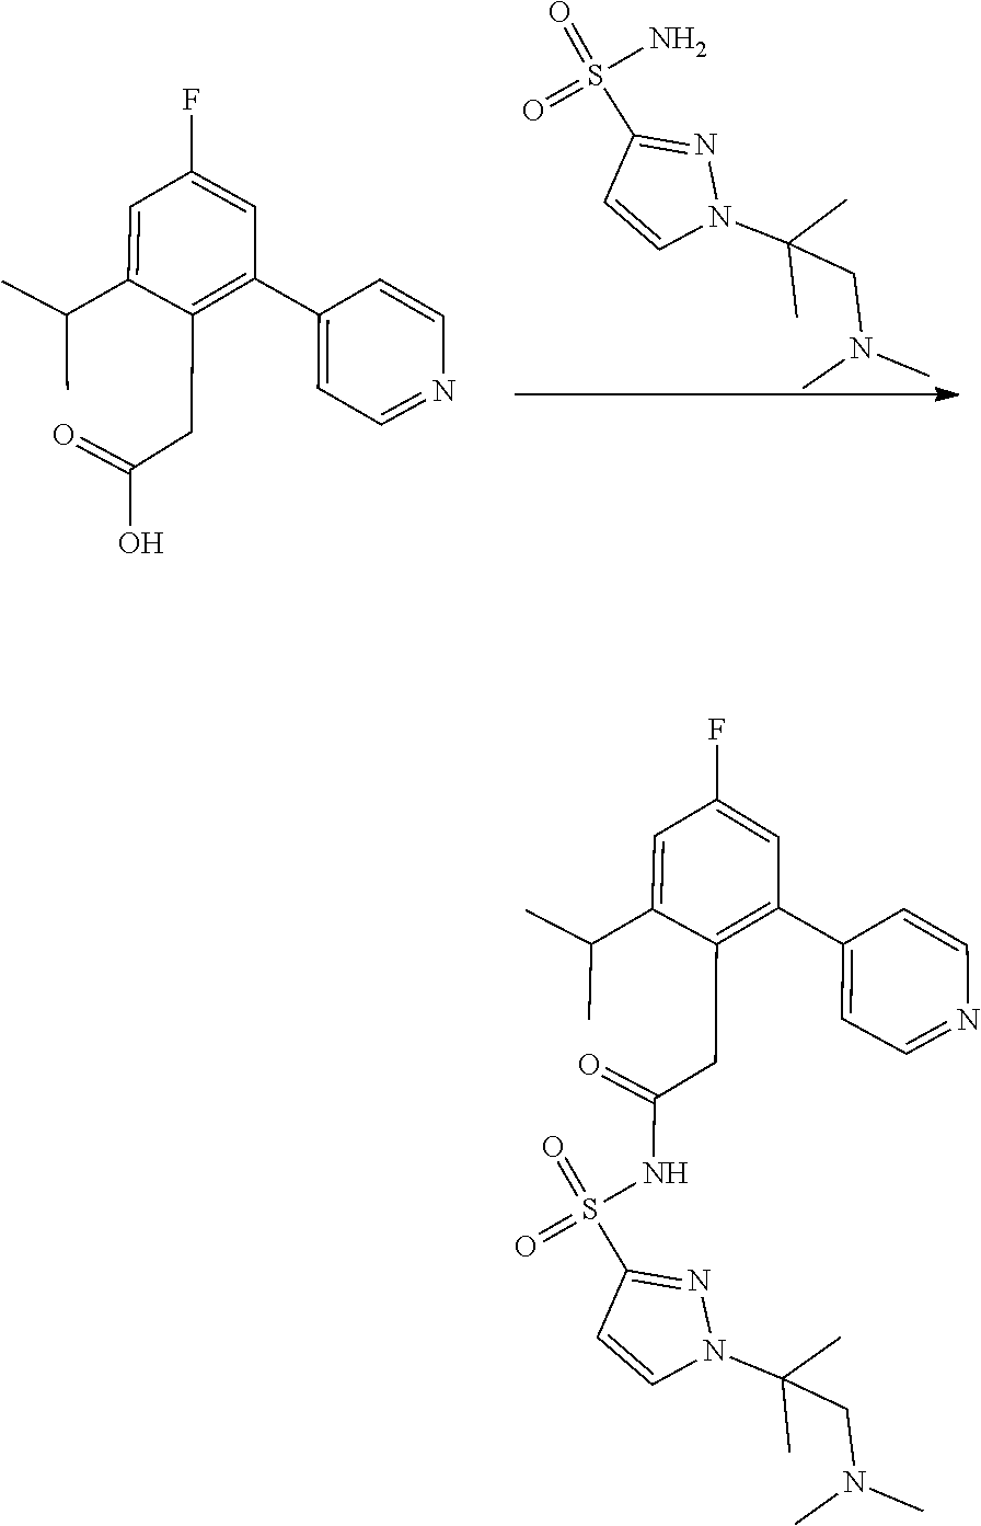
C1=CN(C(C)(CN(C)C)C)N=C1S(=O)(=O)N.C1=CN=CC=C1C1=C(CC(=O)O)C(C(C)C)=CC(F)=C1.C1(S(=O)(=O)NC(=O)CC2=C(C3=CC=NC=C3)C=C(F)C=C2C(C)C)=NN(C(CN(C)C)(C)C)C=C1
